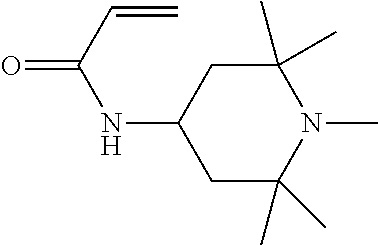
C1(C)(C)CC(NC(=O)C=C)CC(C)(C)N1C
